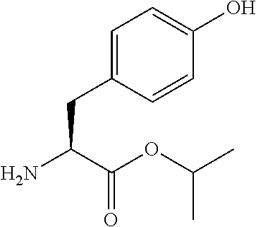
OC1=CC=C(CC(C(=O)OC(C)C)N)C=C1
